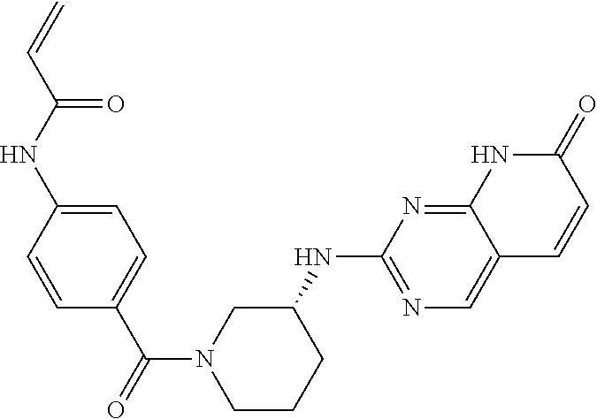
C1=C(NC(C=C)=O)C=CC(C(N2CCCC(NC3=NC=C4C(=N3)NC(=O)C=C4)C2)=O)=C1
